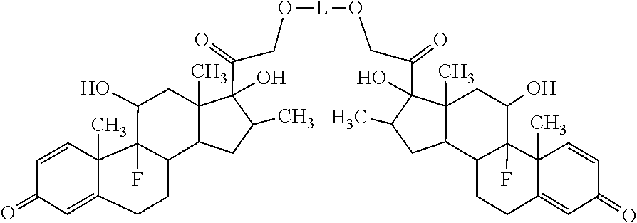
C1=C2CCC3C4CC(C)C(O)(C(CO[L]OCC(C5(O)C6(C)CC(O)C7(F)C8(C)C(=CC(=O)C=C8)CCC7C6CC5C)=O)=O)C4(C)CC(O)C3(F)C2(C)C=CC1=O
